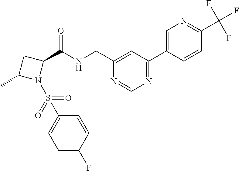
C1(CNC(C2CC(C)N2S(C2=CC=C(F)C=C2)(=O)=O)=O)=CC(C2=CN=C(C(F)(F)F)C=C2)=NC=N1
